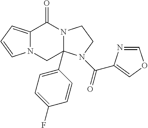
C12=CC=CN1CC1(C3=CC=C(F)C=C3)N(C2=O)CCN1C(=O)C1=COC=N1
